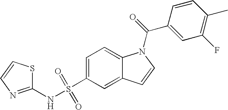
C1(NS(C2=CC=C3C(=C2)C=CN3C(=O)C2=CC(F)=C(C)C=C2)(=O)=O)=NC=CS1
